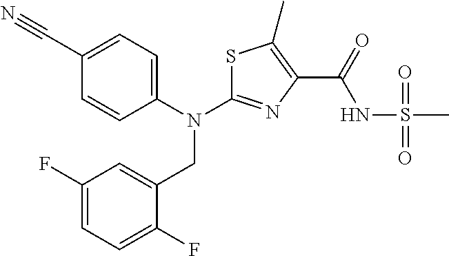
C1(C#N)=CC=C(N(CC2=CC(F)=CC=C2F)C2=NC(C(NS(C)(=O)=O)=O)=C(C)S2)C=C1
